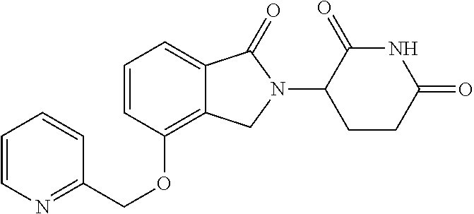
C1=C2C(=C(OCC3=NC=CC=C3)C=C1)CN(C1CCC(=O)NC1=O)C2=O
